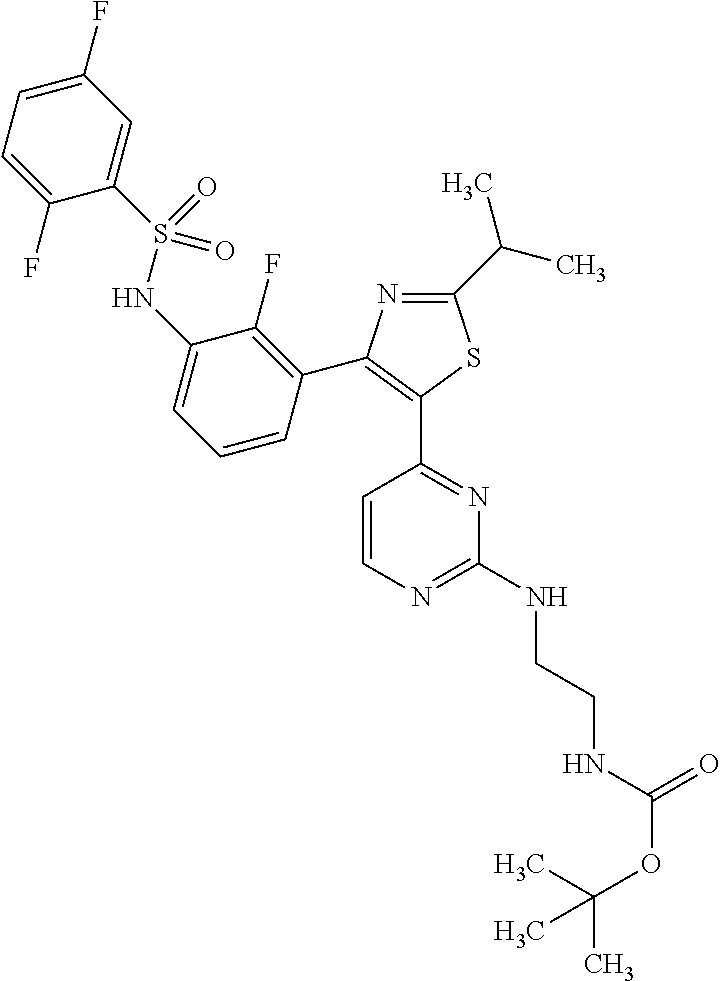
O(C(NCCNC1=NC=CC(C2=C(C3=C(F)C(NS(C4=CC(F)=CC=C4F)(=O)=O)=CC=C3)N=C(C(C)C)S2)=N1)=O)C(C)(C)C
